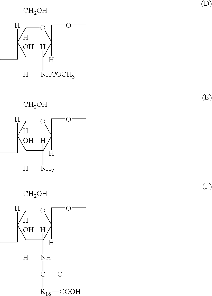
C1(O)([H])C([H])([NHCOCH3])C([H])(COC)OC([H])([CH2OH])C1([H])CC.C1(O)([H])C([H])(N)C([H])(COC)OC([H])([CH2OH])C1([H])CC.C1(O)([H])C([H])(NC([R16][COOH])=O)C([H])(COC)OC([H])([CH2OH])C1([H])CC
